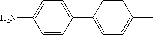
C1(C2=CC=C(C)C=C2)=CC=C(N)C=C1
